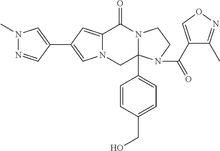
C12=CC(C3=CN(C)N=C3)=CN1CC1(C3=CC=C(CO)C=C3)N(C2=O)CCN1C(C1=CON=C1C)=O
